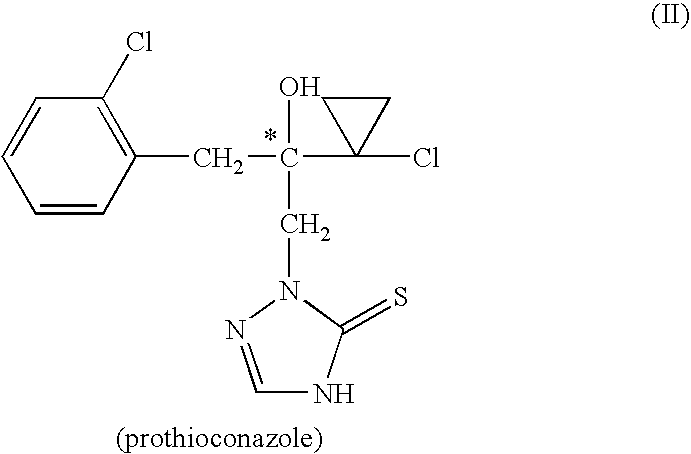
C1=CC(Cl)=C(CC(O)(CN2C(=S)NC=N2)C2(Cl)CC2)C=C1
